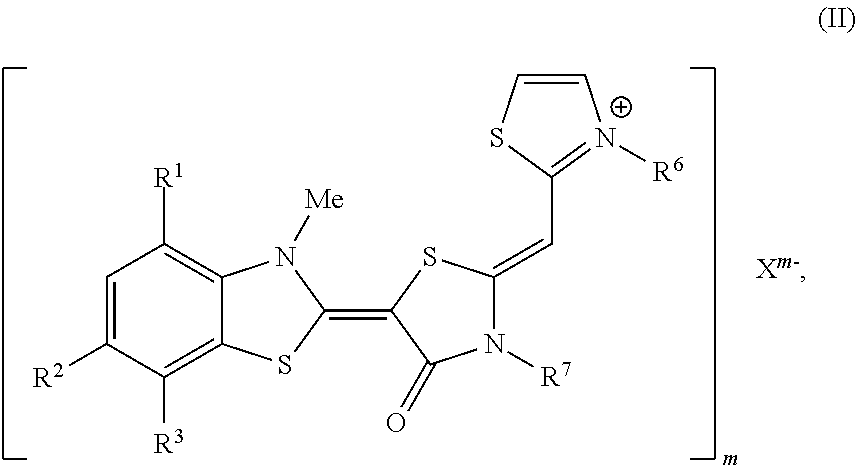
C1=C([R2])C([R3])=C2C(=C1[R1])N([Me])C(=C1C(=O)N([R7])C(=CC3=[N+]([R6])C=CS3)S1)S2
